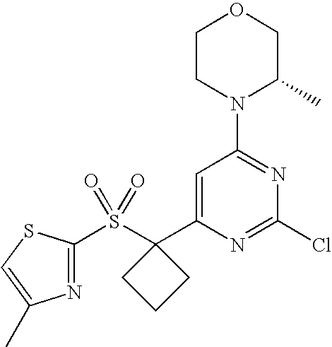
C1CN(C2=NC(Cl)=NC(C3(S(C4=NC(C)=CS4)(=O)=O)CCC3)=C2)C(C)CO1
